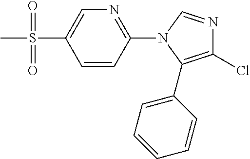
C1=CC(N2C(C3=CC=CC=C3)=C(Cl)N=C2)=NC=C1S(C)(=O)=O
